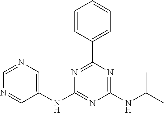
C1=NC=C(NC2=NC(NC(C)C)=NC(C3=CC=CC=C3)=N2)C=N1
